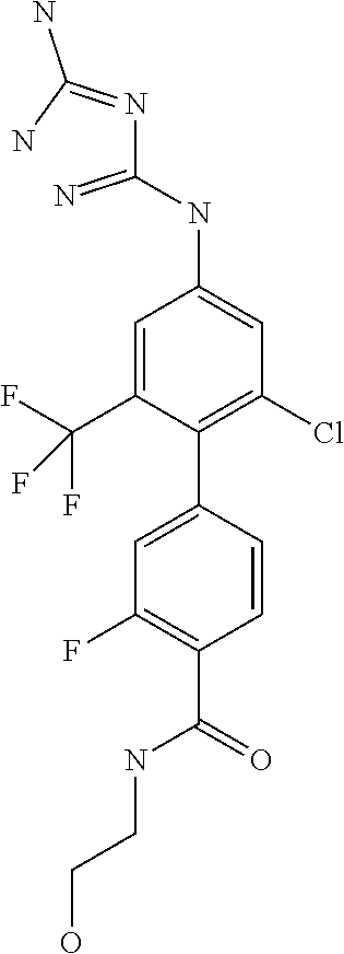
C1=C(C2=C(Cl)C=C(NC(N=C(N)N)=N)C=C2C(F)(F)F)C=CC(C(NCCO)=O)=C1F
